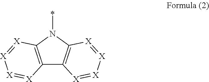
C12=C(N(*)C3=C1[X]=[X][X]=[X]3)[X]=[X][X]=[X]2
